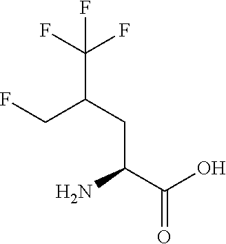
FCC(CC(C(O)=O)N)C(F)(F)F
